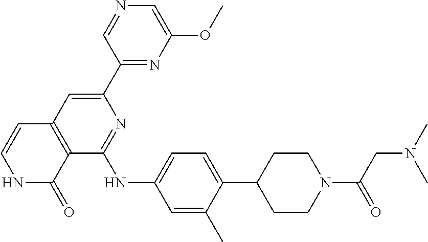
N1=CC(C2=CC3=C(C(NC4=CC=C(C5CCN(C(=O)CN(C)C)CC5)C(C)=C4)=N2)C(=O)NC=C3)=NC(OC)=C1
